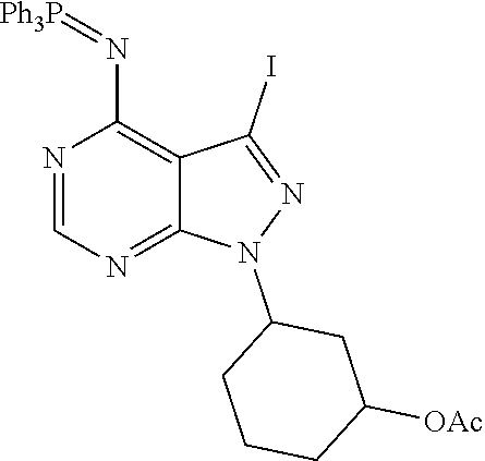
C1([OAc])CCCC(N2N=C(I)C3=C(N=[Ph3P])N=CN=C23)C1
